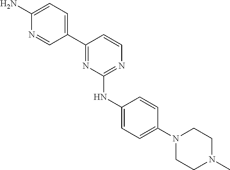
C1(C2=NC(NC3=CC=C(N4CCN(C)CC4)C=C3)=NC=C2)=CC=C(N)N=C1
